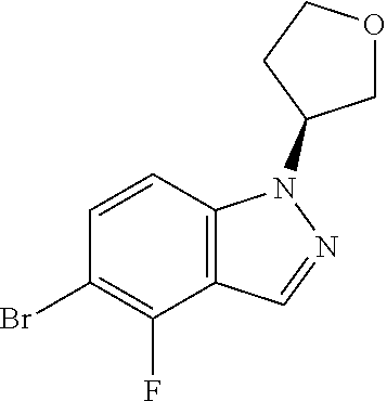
C1=CC2=C(C(F)=C1Br)C=NN2C1COCC1
